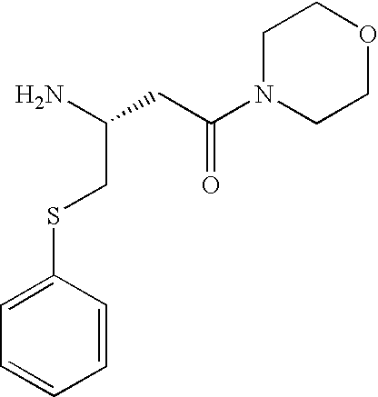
NC(CC(N1CCOCC1)=O)CSC1=CC=CC=C1
